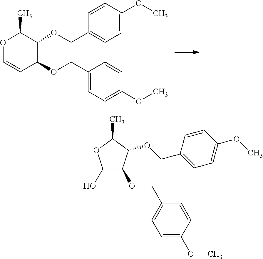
O1C=CC(OCC2=CC=C(OC)C=C2)C(OCC2=CC=C(OC)C=C2)C1C.C1(O)C(OCC2=CC=C(OC)C=C2)C(OCC2=CC=C(OC)C=C2)C(C)O1
